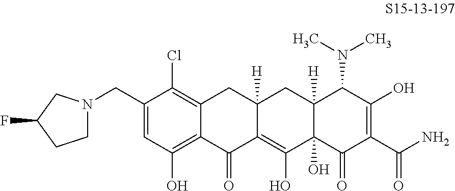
C1(CN2CCC(F)C2)=CC(O)=C2C(=C1Cl)CC1([H])C(=C(O)C3(O)C([H])(C1)C(N(C)C)C(O)=C(C(N)=O)C3=O)C2=O
